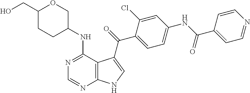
C1(CO)CCC(NC2=NC=NC3=C2C(C(=O)C2=CC=C(NC(C4=CC=NC=C4)=O)C=C2Cl)=CN3)CO1
